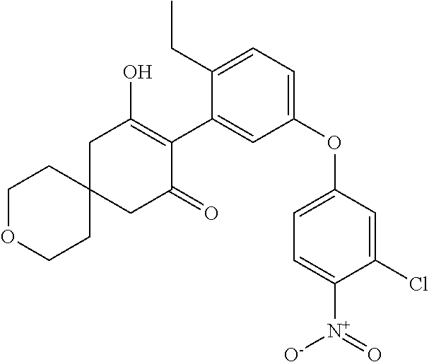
C1C2(CC(=O)C(C3=CC(OC4=CC=C([N+](=O)[O-])C(Cl)=C4)=CC=C3CC)=C1O)CCOCC2
